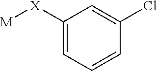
[M][X]C1=CC=CC(Cl)=C1
